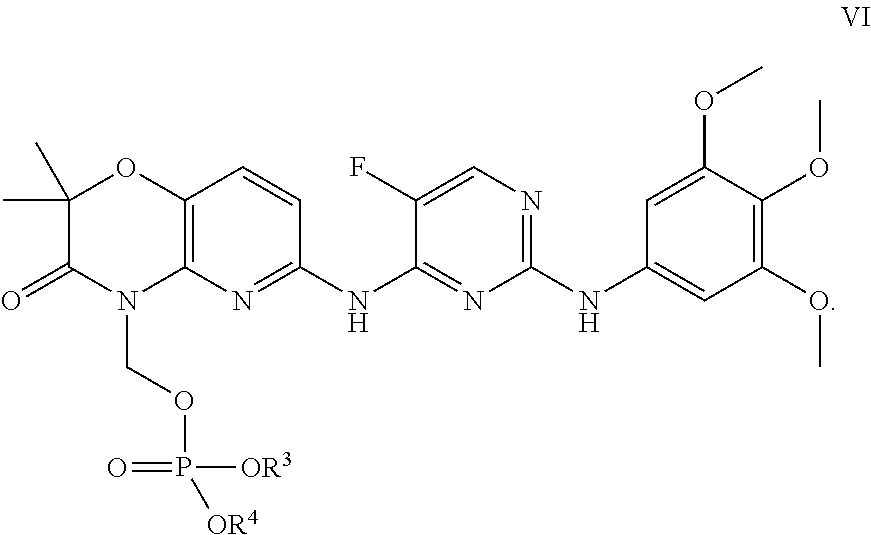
C12=C(N=C(NC3=NC(NC4=CC(OC)=C(OC)C(OC)=C4)=NC=C3F)C=C1)N(COP(=O)([OR3])[OR4])C(=O)C(C)(C)O2
